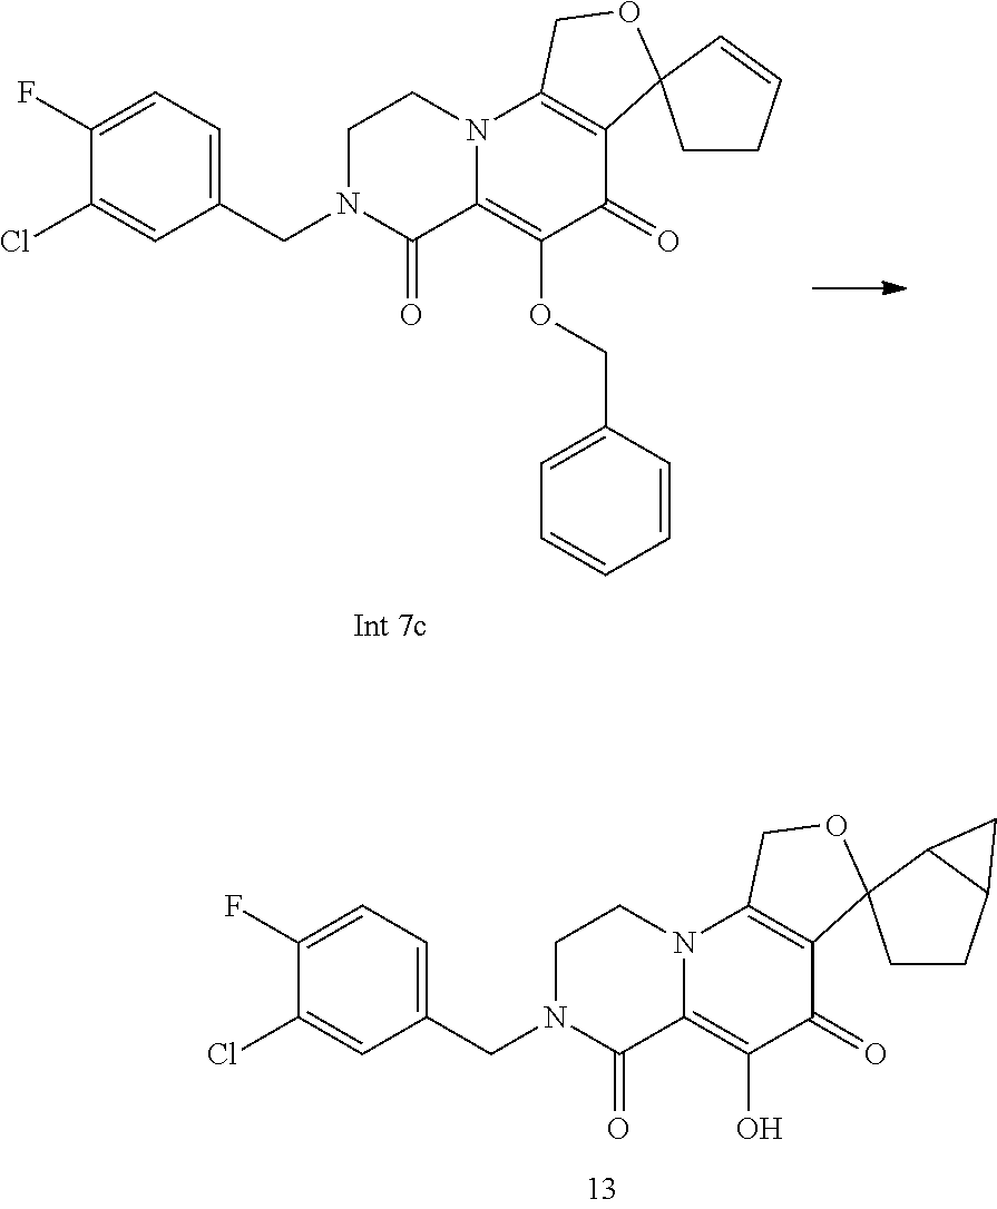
C1(CN2C(=O)C3=C(O)C(=O)C4=C(N3CC2)COC42CCC3C2C3)=CC=C(F)C(Cl)=C1.C1(CN2C(=O)C3=C(OCC4=CC=CC=C4)C(=O)C4=C(N3CC2)COC42CCC=C2)=CC=C(F)C(Cl)=C1
